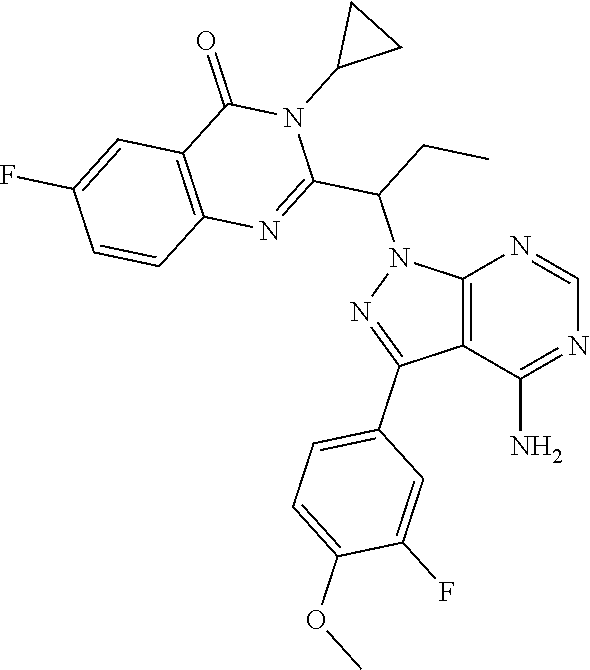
C12=C(C(N)=NC=N1)C(C1=CC=C(OC)C(F)=C1)=NN2C(C1=NC2=C(C(=O)N1C1CC1)C=C(F)C=C2)CC
